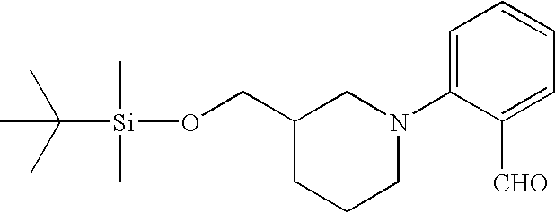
C1(CO[Si](C(C)(C)C)(C)C)CCCN(C2=CC=CC=C2[CHO])C1
